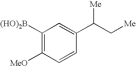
C1([(HO)2B])=C([MeO])C=CC(C([Me])C[Me])=C1
